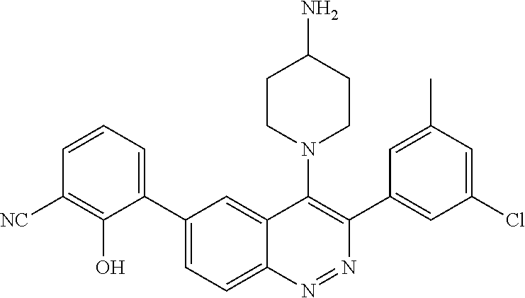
C1(C2=CC=CC([NC])=C2O)=CC=C2C(=C1)C(N1CCC(N)CC1)=C(C1=CC(Cl)=CC(C)=C1)N=N2
